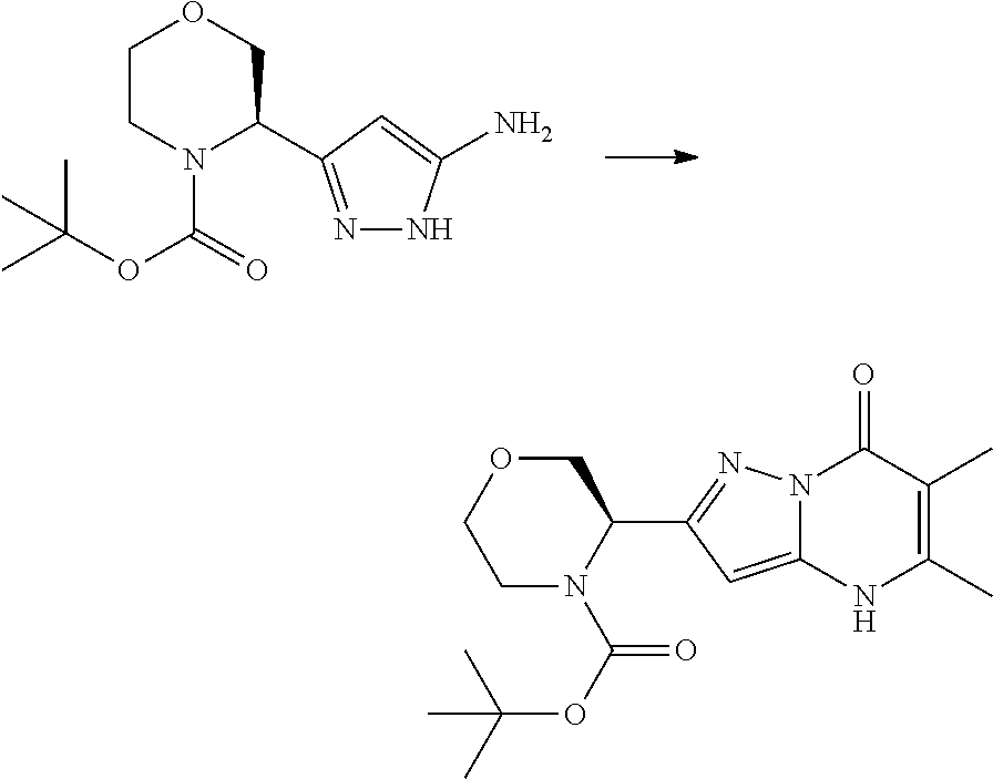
C1CN(C(=O)OC(C)(C)C)C(C2=NNC(N)=C2)CO1.C1OCCN(C(OC(C)(C)C)=O)C1C1=NN2C(=C1)NC(C)=C(C)C2=O
